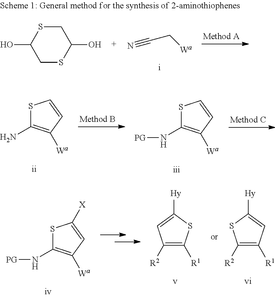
S1C(N)=C([Wa])C=C1.S1C(N[PG])=C([Wa])C=C1.C1SC(O)CSC1O.C(C[Wa])#N.S1C(N[PG])=C([Wa])C=C1[X].C1([R2])=C([R1])SC([Hy])=C1.C1([R2])=C([R1])C=C([Hy])S1
